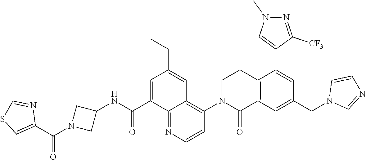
C12=C(C=C(CN3C=NC=C3)C=C1C1=CN(C)N=C1[CF3])C(=O)N(C1=C3C(=NC=C1)C(C(NC1CN(C(=O)C4=CSC=N4)C1)=O)=CC(CC)=C3)CC2
